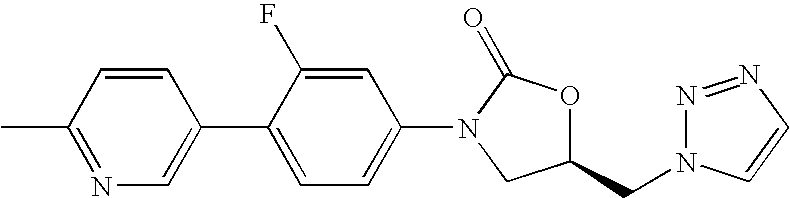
C1=CC(C)=NC=C1C1=CC=C(N2C(=O)OC(CN3N=NC=C3)C2)C=C1F
